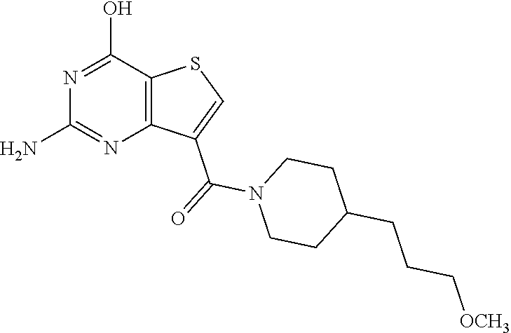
C1(N)=NC2=C(C(O)=N1)SC=C2C(N1CCC(CCC[OCH3])CC1)=O
